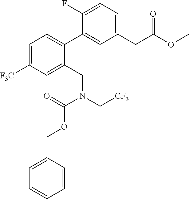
C1(C2=CC=C([F3C])C=C2CN(C[CF3])C(=O)OCC2=CC=CC=C2)=CC(CC(OC)=O)=CC=C1F
